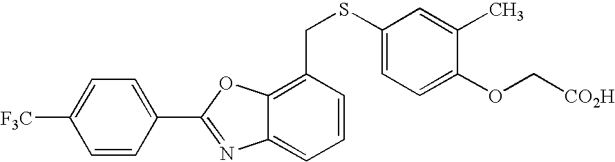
C1=C(C2=NC3=CC=CC(CSC4=CC=C(OC[CO2H])C(C)=C4)=C3O2)C=CC([F3C])=C1
